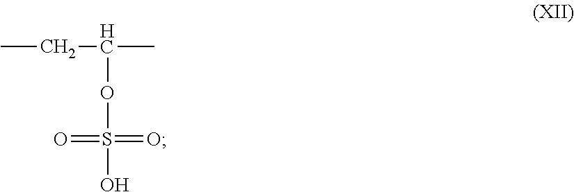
CCC(OS(O)(=O)=O)C
